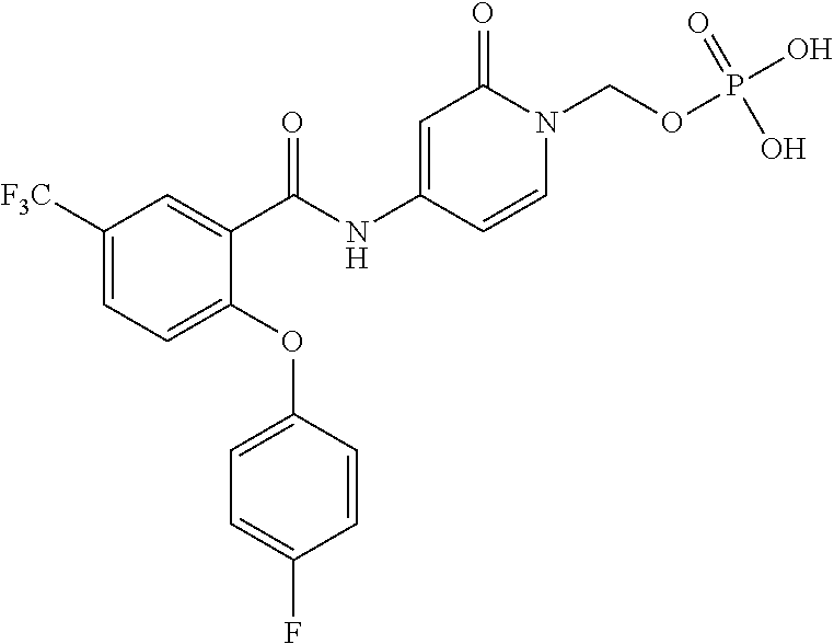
C1([F3C])=CC=C(OC2=CC=C(F)C=C2)C(C(NC2=CC(=O)N(COP(O)(O)=O)C=C2)=O)=C1
